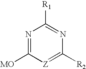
N1=C([MO])[Z]=C([R2])N=C1[R1]
